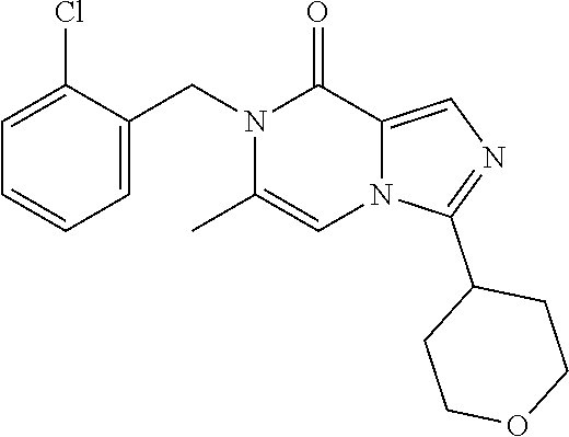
C1=C(CN2C(C)=CN3C(=CN=C3C3CCOCC3)C2=O)C(Cl)=CC=C1
